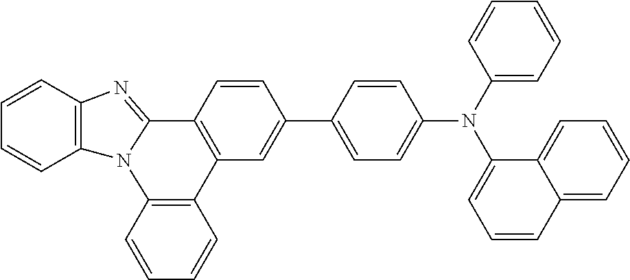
C1=CC2=C(C=C1)N1C(=NC3=C1C=CC=C3)C1=C2C=C(C2=CC=C(N(C3=CC=CC=C3)C3=CC=CC4=CC=CC=C34)C=C2)C=C1
